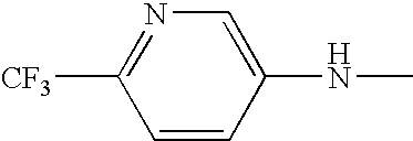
C1=CC(NC)=CN=C1[CF3]
